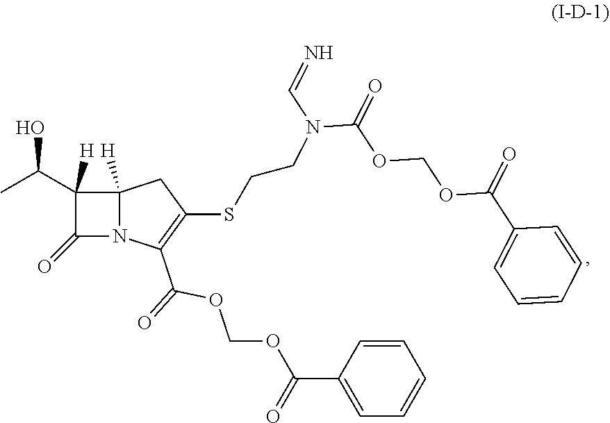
C1(=O)N2C([H])(C1(C(C)O)[H])CC(SCCN(C(OCOC(=O)C1=CC=CC=C1)=O)C=N)=C2C(=O)OCOC(C1=CC=CC=C1)=O
